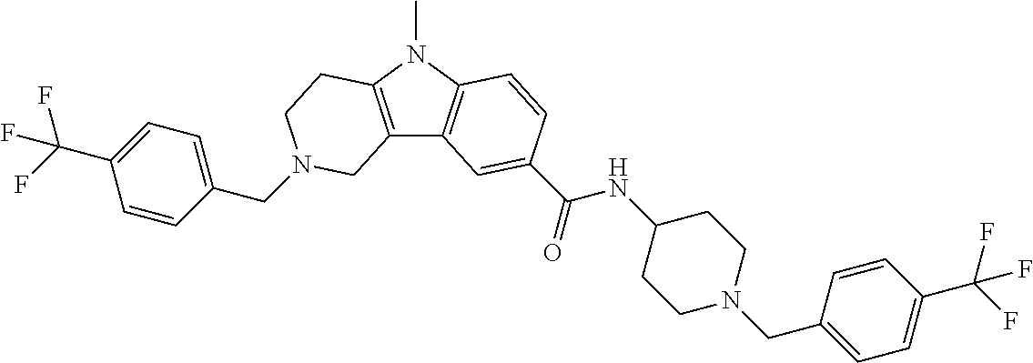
C1(CN2CCC3=C(C4=C(N3C)C=CC(C(=O)NC3CCN(CC5=CC=C(C(F)(F)F)C=C5)CC3)=C4)C2)=CC=C(C(F)(F)F)C=C1
